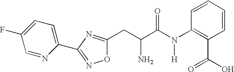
C(C(C(N(C1=C(C(=O)O)C=CC=C1)[H])=O)N)C1=NC(C2=CC=C(F)C=N2)=NO1
